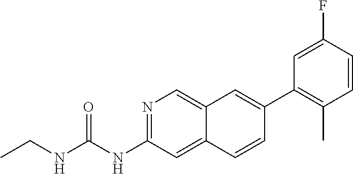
N1=C(NC(=O)NCC)C=C2C(=C1)C=C(C1=C(C)C=CC(F)=C1)C=C2
